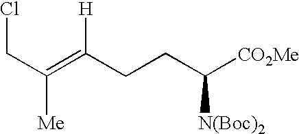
C(CC([N(Boc)2])[CO2Me])C(=C(CCl)[Me])[H]
